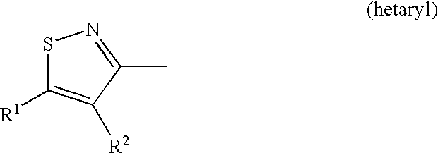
S1C([R1])=C([R2])C(C)=N1
